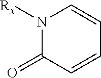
N1([Rx])C(=O)C=CC=C1
